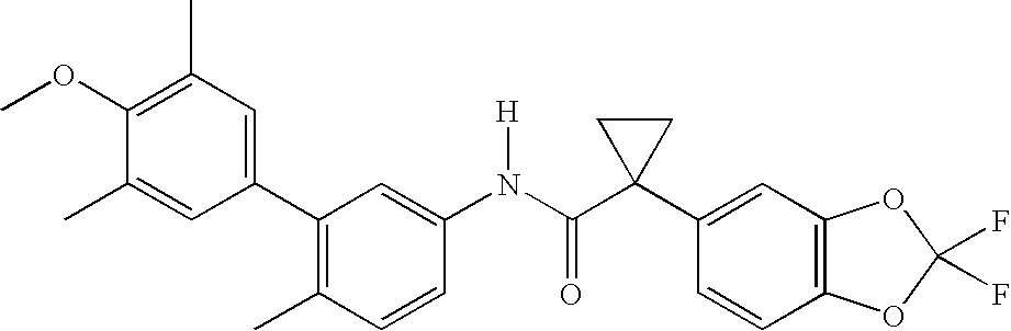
C1(N(C(C2(C3=CC4=C(C=C3)OC(F)(F)O4)CC2)=O)[H])=CC(C2=CC(C)=C(OC)C(C)=C2)=C(C)C=C1
